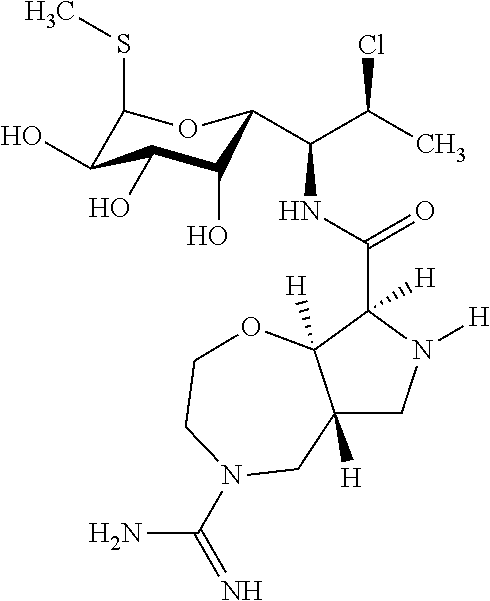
C12([H])CN([H])C(C(NC(C(C)Cl)C3C(O)C(O)C(O)C(SC)O3)=O)([H])C1([H])OCCN(C(N)=N)C2
